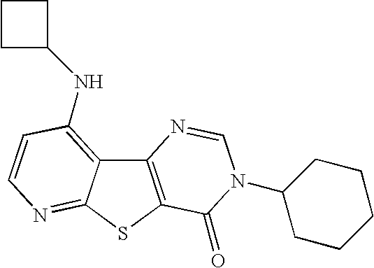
C12=C(SC3=NC=CC(NC4CCC4)=C13)C(=O)N(C1CCCCC1)C=N2
